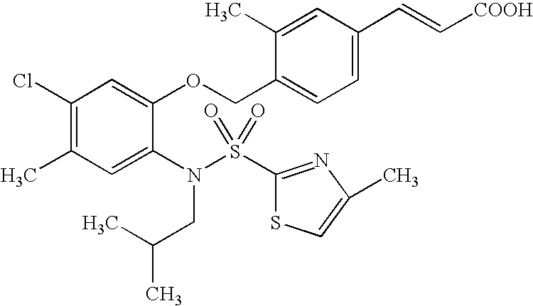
C1(Cl)=C(C)C=C(N(S(=O)(=O)C2=NC(C)=CS2)CC(C)C)C(OCC2=CC=C(C=C[COOH])C=C2C)=C1
